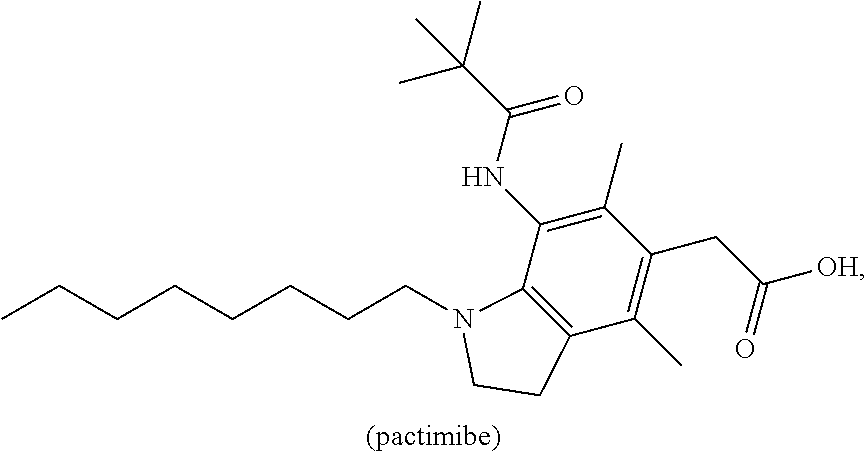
C1(C)=C(NC(C(C)(C)C)=O)C2=C(C(C)=C1CC([OH])=O)CCN2CCCCCCCC
